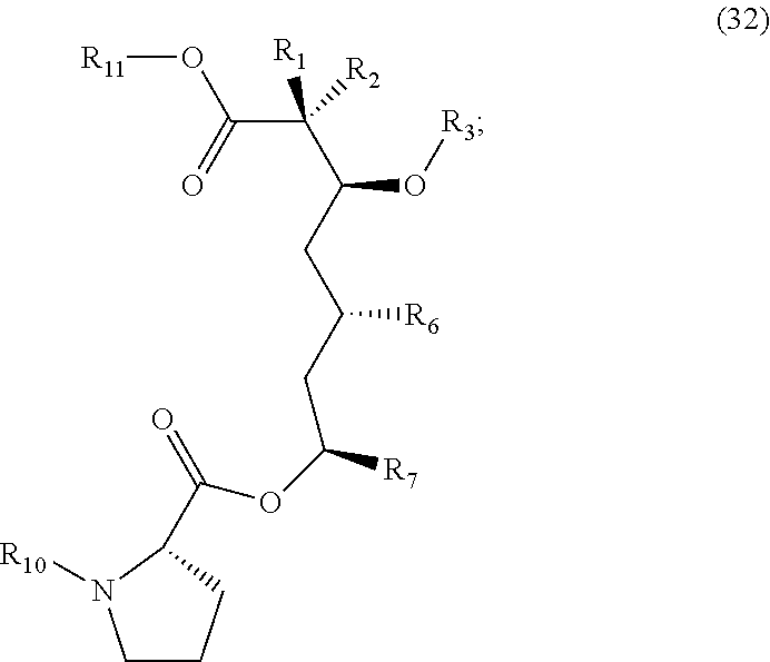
C1CCC(C(OC([R7])CC(CC(C(C(O[R11])=O)([R1])[R2])O[R3])[R6])=O)N1[R10]
